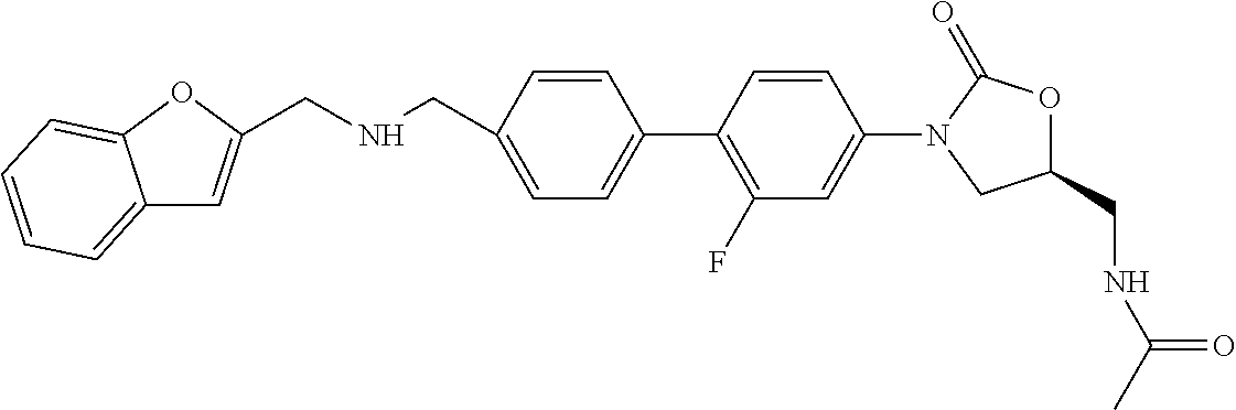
C1(CNC(=O)C)OC(=O)N(C2=CC(F)=C(C3=CC=C(CNCC4=CC5=CC=CC=C5O4)C=C3)C=C2)C1
